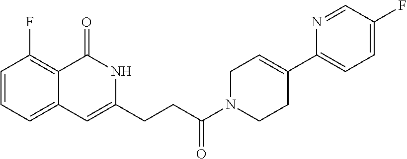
C1=CC=C2C(=C1F)C(=O)NC(CCC(N1CCC(C3=CC=C(F)C=N3)=CC1)=O)=C2
